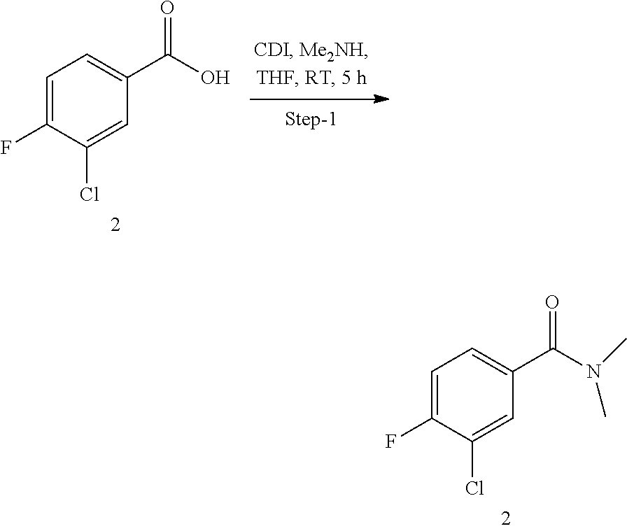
C1=C(F)C(Cl)=CC(C(O)=O)=C1.C1=C(F)C(Cl)=CC(C(N(C)C)=O)=C1
